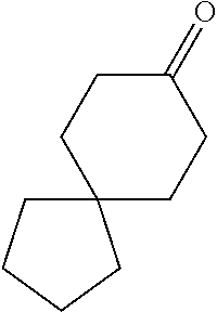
C12(CCCC1)CCC(=O)CC2
